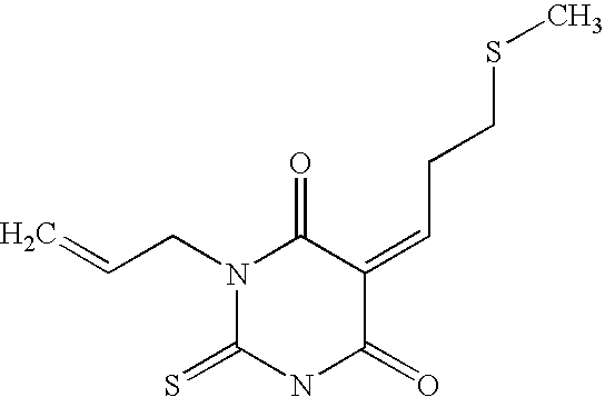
C(C=C1C(=O)N(CC=C)C(=S)NC1=O)CSC
